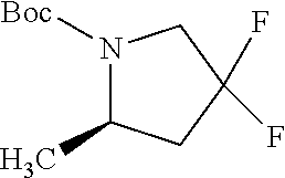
N1([Boc])C(C)CC(F)(F)C1
